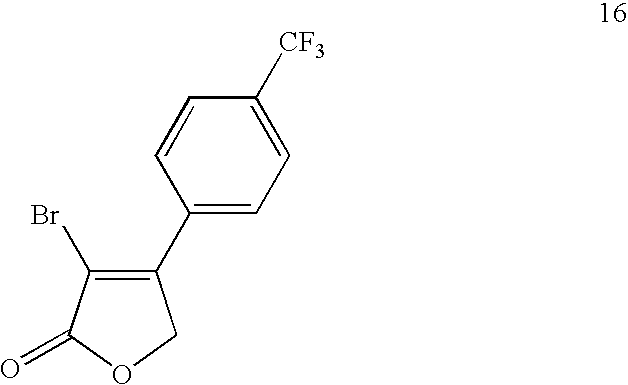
C1(C2=CC=C([CF3])C=C2)=C(Br)C(=O)OC1
